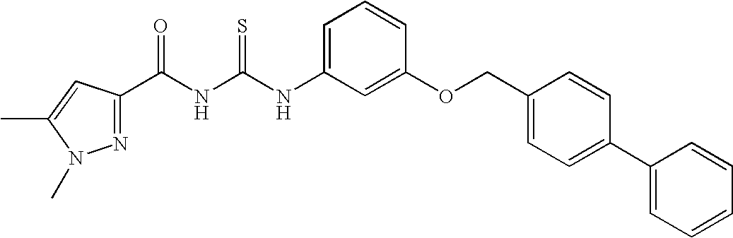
N1=C(C(NC(NC2=CC=CC(OCC3=CC=C(C4=CC=CC=C4)C=C3)=C2)=S)=O)C=C(C)N1C
